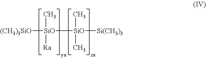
[(CH3)3SiO][SiO]([SiO]([Si(CH3)3])(C)C)(C)[Ra]
